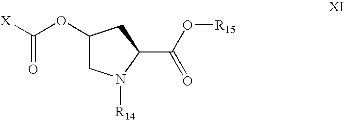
C1(OC([X])=O)CN([R14])C(C(=O)O[R15])C1
